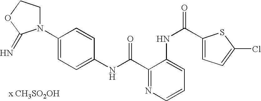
C1(NC(=O)C2=NC=CC=C2NC(C2=CC=C(Cl)S2)=O)=CC=C(N2CCOC2=N)C=C1.[x CH3SO2OH]
